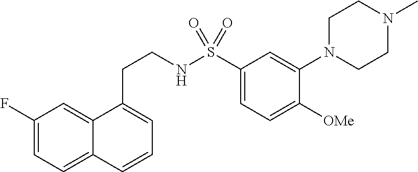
C1(F)=CC=C2C(=C1)C(CCNS(C1=CC=C([OMe])C(N3CCN(C)CC3)=C1)(=O)=O)=CC=C2
